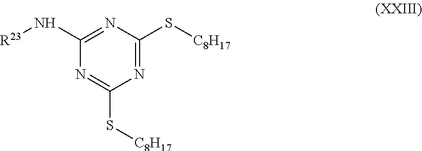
C1(N[R23])=NC(S[C8H17])=NC(S[C8H17])=N1
